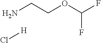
NCCOC(F)F.Cl[H]
